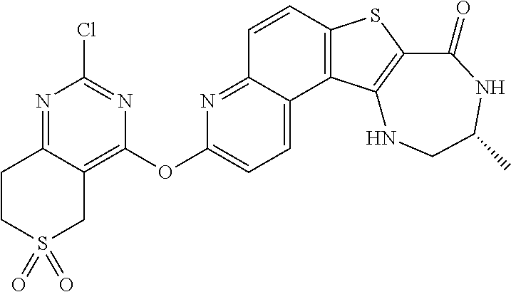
C1=CC2=C(C3=CC=C(OC4=C5C(=NC(Cl)=N4)CCS(=O)(=O)C5)N=C13)C1=C(S2)C(=O)NC(C)CN1
